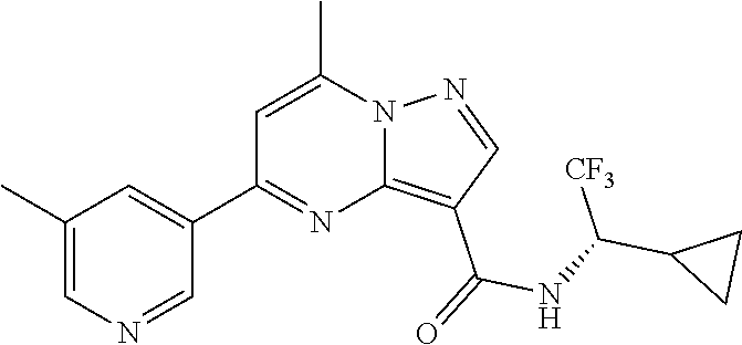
C12=C(C(=O)NC(C3CC3)[CF3])C=NN1C(C)=CC(C1=CC(C)=CN=C1)=N2
